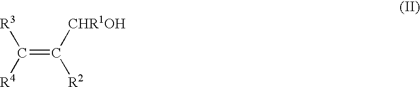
C(=C([CHR1OH])[R2])([R3])[R4]
